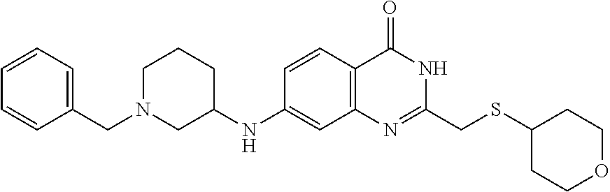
N1=C(CSC2CCOCC2)NC(=O)C2=C1C=C(NC1CN(CC3=CC=CC=C3)CCC1)C=C2
